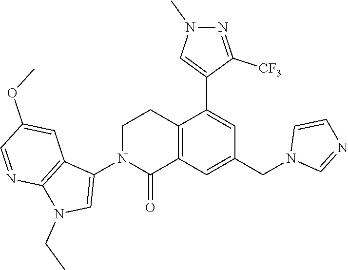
C12=C(C=C(CN3C=NC=C3)C=C1C1=CN(C)N=C1[CF3])C(=O)N(C1=CN(CC)C3=C1C=C(OC)C=N3)CC2
